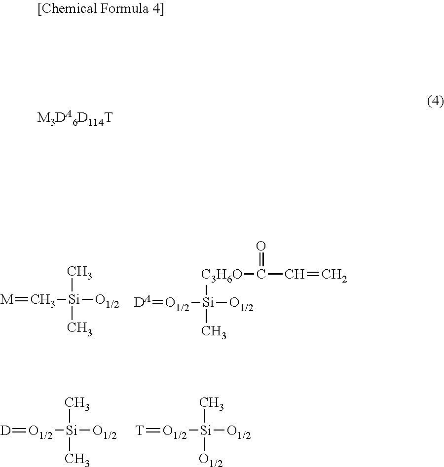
[M]=C[Si]([O1/2])(C)C.[DA]=[O1/2][Si]([C3H6O]C(C=C)=O)(C)[O1/2].[D]=[O1/2][Si](C)(C)[O1/2].[T]=[O1/2][Si](C)([O1/2])[O1/2].[M3DA6D114T]
